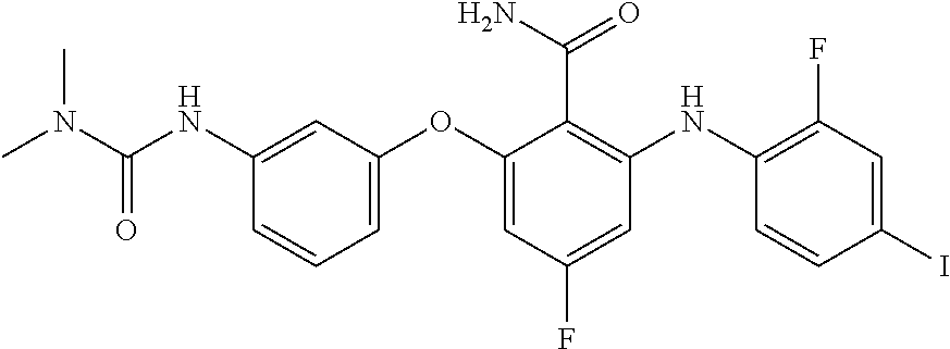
CN(C(NC1=CC(OC2=CC(F)=CC(NC3=C(F)C=C(I)C=C3)=C2C(=O)N)=CC=C1)=O)C
